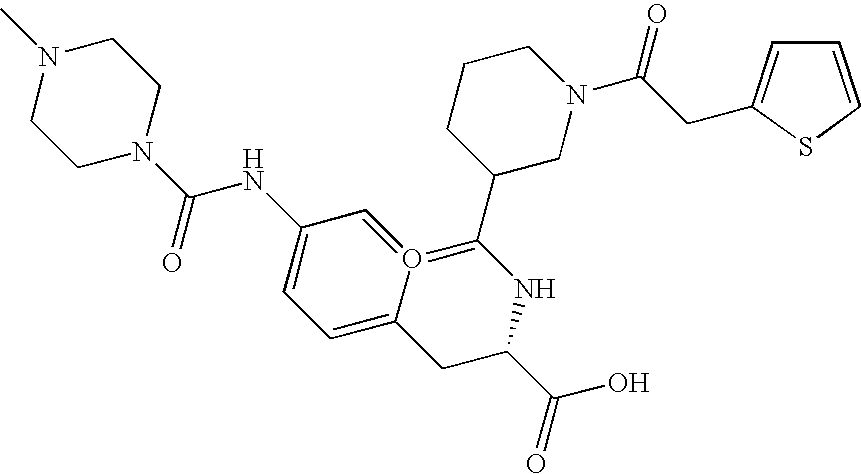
C1=CSC(CC(N2CCCC(C3=O4=CC(NC(N5CCN(C)CC5)=O)=CC=C4CC(C(=O)O)N3)C2)=O)=C1
